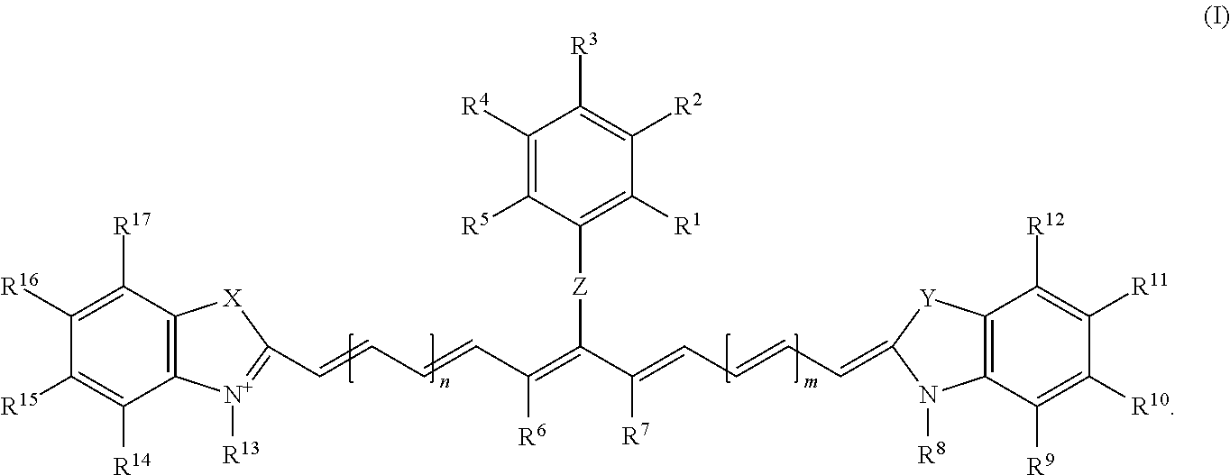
C1([R17])=C([R16])C([R15])=C([R14])C2=C1[X]C(C=CC=CC(=C(C(=CC=CC=C1N([R8])C3=C(C([R12])=C([R11])C([R10])=C3[R9])[Y]1)[R7])[Z]C1=C([R1])C([R2])=C([R3])C([R4])=C1[R5])[R6])=[N+]2[R13]
